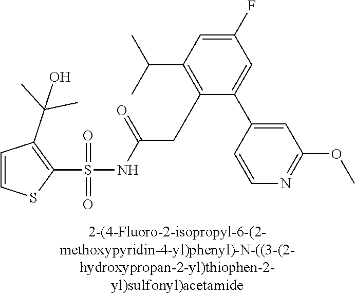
C1=CSC(S(NC(CC2=C(C(C)C)C=C(F)C=C2C2=CC(OC)=NC=C2)=O)(=O)=O)=C1C(C)(C)O
